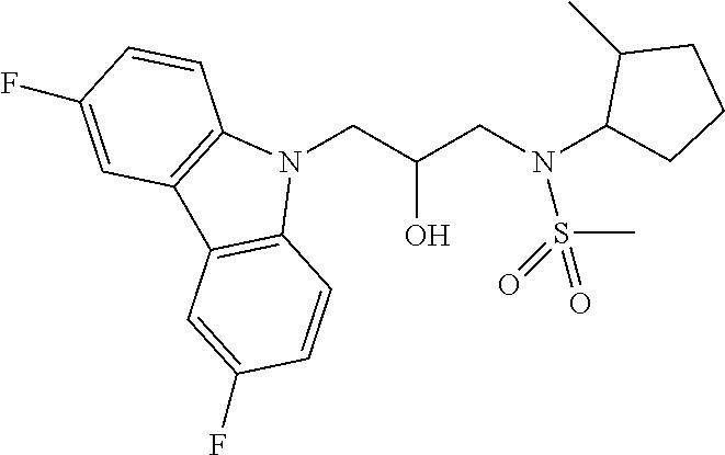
N1(CC(CN(C2CCCC2C)S(C)(=O)=O)O)C2=C(C3=C1C=CC(F)=C3)C=C(F)C=C2
